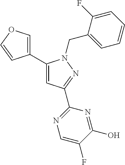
C1(C2=CC(C3=NC=C(F)C(O)=N3)=NN2CC2=CC=CC=C2F)=COC=C1
